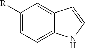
C1([R])=CC=C2C(=C1)C=CN2
